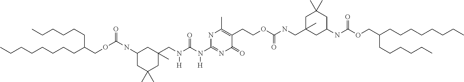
C(CC(COC(NC1CC(C)(C)CC(CN(C(N(C2=NC(=O)C(CCOC(NCC3(C)CC(C)(C)CC(NC(OCC(CCCCCCCC)CCCCCC)=O)C3)=O)=C(C)N2)[H])=O)[H])(C)C1)=O)CCCCCC)CCCCCC
